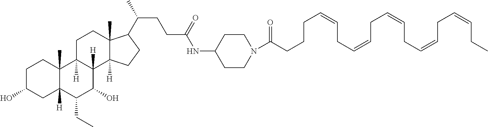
C1C(O)CC2([H])C(C)(C1)C1([H])C([H])(C(O)C2CC)C2([H])C(C)(CC1)C(C(CCC(=O)NC1CCN(C(CCCC=CCC=CCC=CCC=CCC=CCC)=O)CC1)C)CC2
